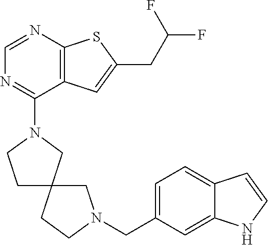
C12=C(C=C(CC(F)F)S1)C(N1CCC3(C1)CCN(CC1=CC=C4C(=C1)NC=C4)C3)=NC=N2
